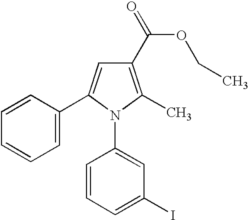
C1(C(=O)OCC)=C(C)N(C2=CC(I)=CC=C2)C(C2=CC=CC=C2)=C1
